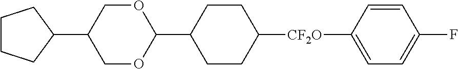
C1OC(C2CCC([CF2O]C3=CC=C(F)C=C3)CC2)OCC1C1CCCC1
